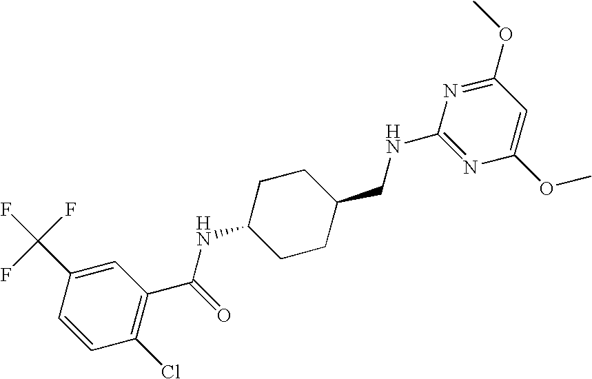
C1(C(F)(F)F)=CC(C(=O)NC2CCC(CNC3=NC(OC)=CC(OC)=N3)CC2)=C(Cl)C=C1
